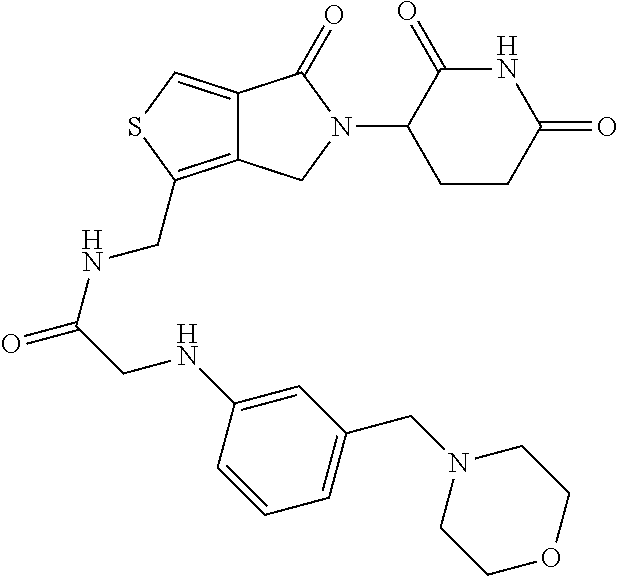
C12=C(CNC(=O)CNC3=CC(CN4CCOCC4)=CC=C3)SC=C1C(=O)N(C1CCC(=O)NC1=O)C2
